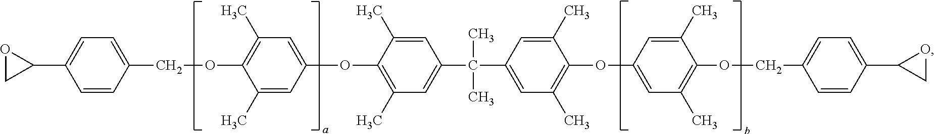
C1=C(COC2=C(C)C=C(OC3=C(C)C=C(C(C)(C)C4=CC(C)=C(OC5=CC(C)=C(OCC6=CC=C(C7CO7)C=C6)C(C)=C5)C(C)=C4)C=C3C)C=C2C)C=CC(C2OC2)=C1
